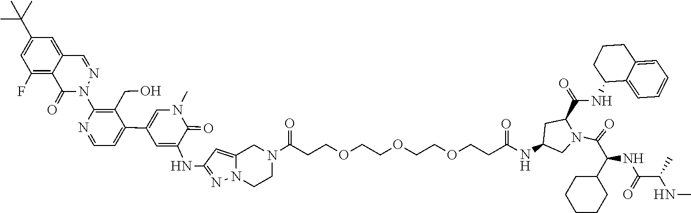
C1CN2C(=CC(NC3=CC(C4=CC=NC(N5N=CC6=CC(C(C)(C)C)=CC(F)=C6C5=O)=C4CO)=CN(C)C3=O)=N2)CN1C(CCOCCOCCOCCC(NC1CC(C(=O)NC2C3=CC=CC=C3CCC2)N(C(C(NC(C(NC)C)=O)C2CCCCC2)=O)C1)=O)=O
